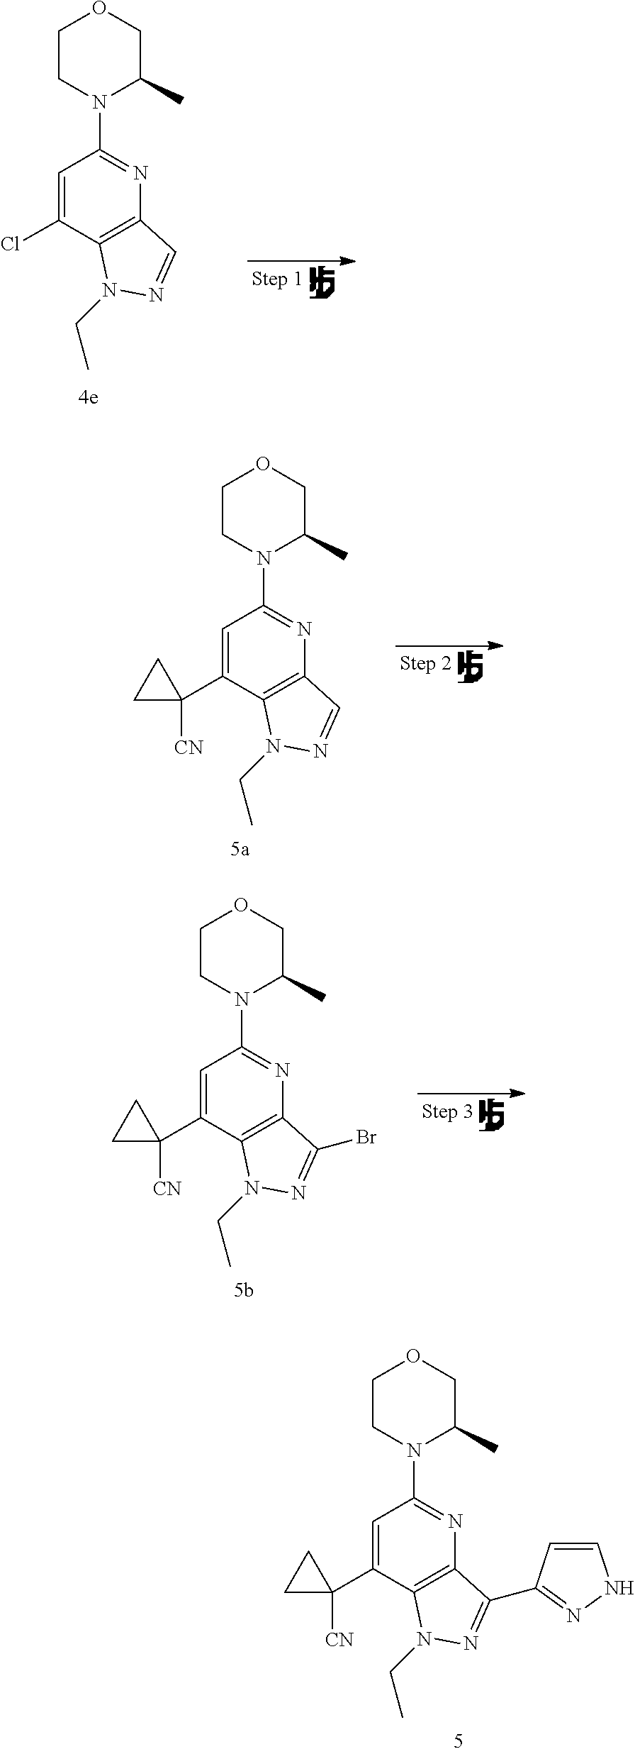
C(N1N=CC2=C1C(Cl)=CC(N1CCOCC1C)=N2)C.C(N1N=CC2=C1C(C1([CN])CC1)=CC(N1CCOCC1C)=N2)C.C(N1N=C(Br)C2=C1C(C1([CN])CC1)=CC(N1CCOCC1C)=N2)C.C(N1N=C(C2=NNC=C2)C2=C1C(C1([CN])CC1)=CC(N1CCOCC1C)=N2)C
